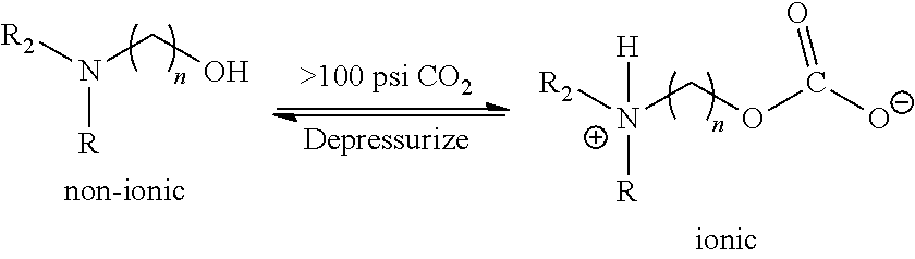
N([R])([R2])CO.[N+]([R])([R2])(COC([O-])=O)[H]
